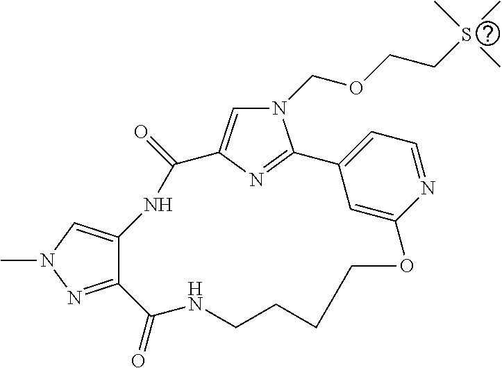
N1(COCCS(C)(C)C)C=C2N=C1C1=CC=NC(=C1)OCCCCNC(=O)C1=NN(C)C=C1NC2=O
